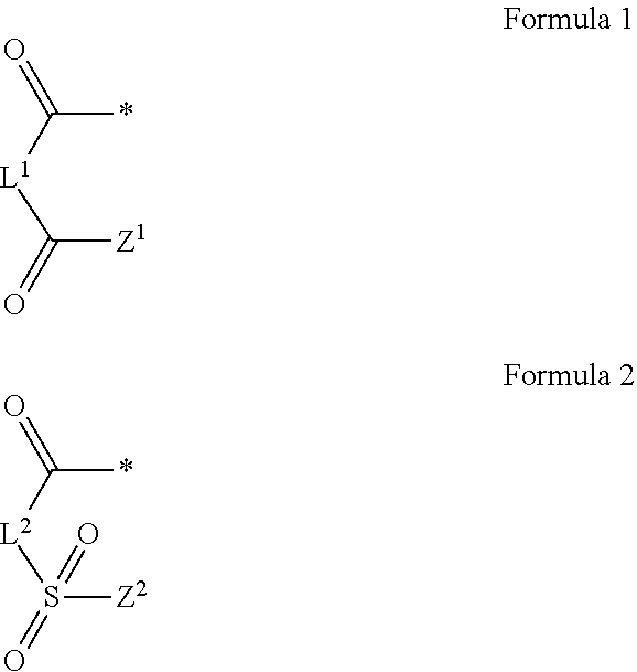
C(*)([L1]C([Z1])=O)=O.C(*)([L2]S([Z2])(=O)=O)=O
